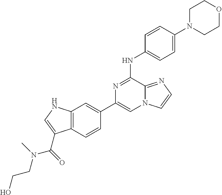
C1(C2=CC3=C(C=C2)C(C(N(CCO)C)=O)=CN3)=CN2C(=NC=C2)C(NC2=CC=C(N3CCOCC3)C=C2)=N1
